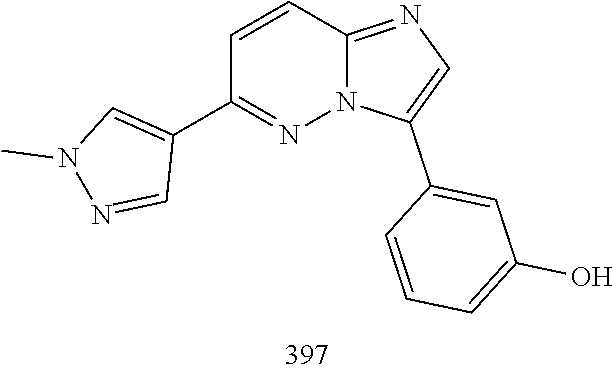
C12=NC=C(C3=CC(O)=CC=C3)N1N=C(C1=CN(C)N=C1)C=C2
